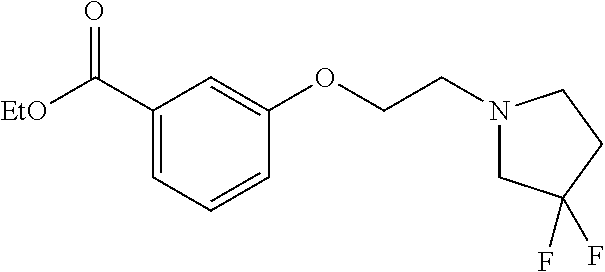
C1(C([EtO])=O)=CC=CC(OCCN2CC(F)(F)CC2)=C1
